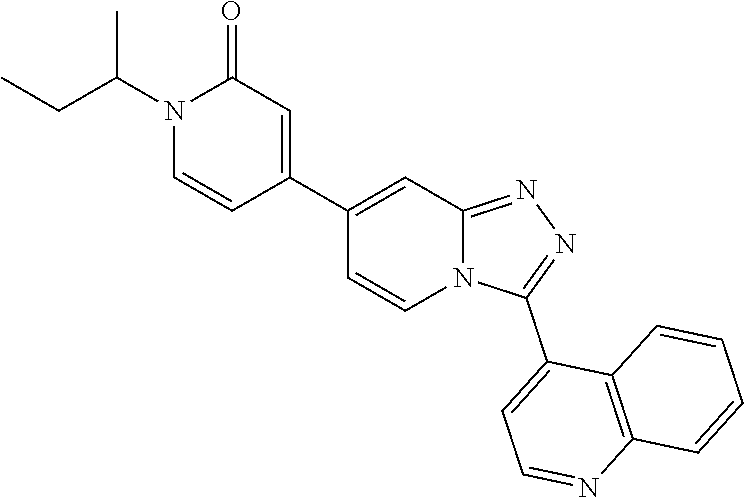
N12C(=NN=C1C1=CC=NC3=C1C=CC=C3)C=C(C1=CC(=O)N(C(CC)C)C=C1)C=C2
